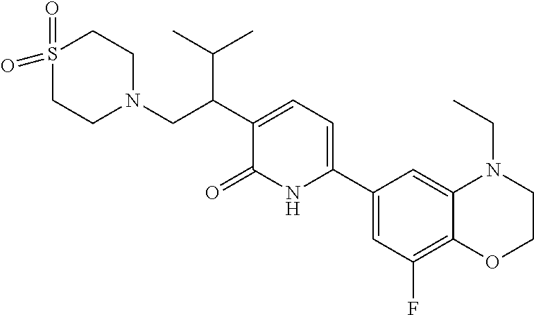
C1(C2=CC=C(C(CN3CCS(=O)(=O)CC3)C(C)C)C(=O)N2)=CC(F)=C2C(=C1)N(CC)CCO2
